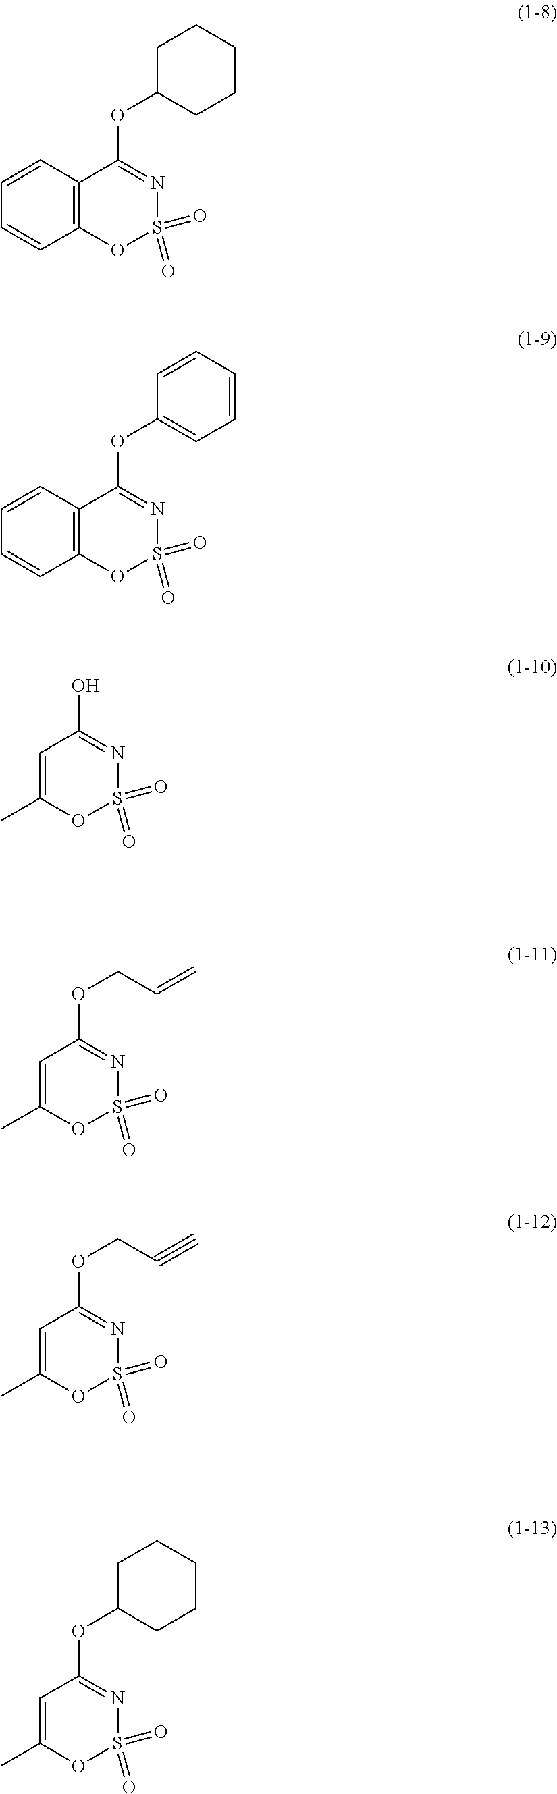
C12=C(OS(=O)(=O)N=C1OC1CCCCC1)C=CC=C2.C12=C(OS(=O)(=O)N=C1OC1=CC=CC=C1)C=CC=C2.C1=C(C)OS(=O)(=O)N=C1O.C1=C(C)OS(=O)(=O)N=C1OCC=C.C1=C(C)OS(=O)(=O)N=C1OCC#C.C1=C(C)OS(=O)(=O)N=C1OC1CCCCC1
